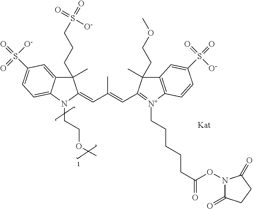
C12=CC(S(=O)([O-])=O)=CC=C1N(CCOC)C(=CC(=CC1=[N+](CCCCCC(=O)ON3C(=O)CCC3=O)C3=C(C=C(S(=O)(=O)[O-])C=C3)C1(CCOC)C)C)C2(CCCS(=O)(=O)[O-])C
